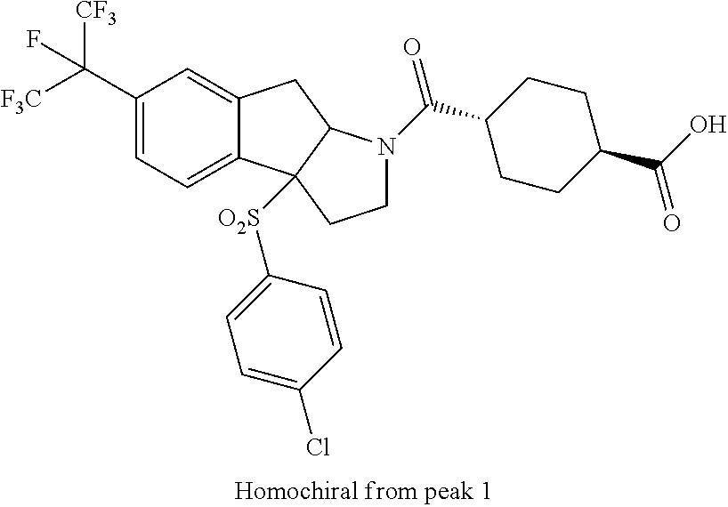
C1(C([CF3])([F3C])F)=CC=C2C(=C1)CC1C2([O2S]C2=CC=C(Cl)C=C2)CCN1C(C1CCC(C(O)=O)CC1)=O
